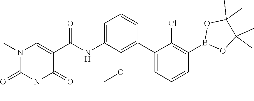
O1B(C2=C(Cl)C(C3=C(OC)C(NC(C4=CN(C)C(=O)N(C)C4=O)=O)=CC=C3)=CC=C2)OC(C)(C)C1(C)C
